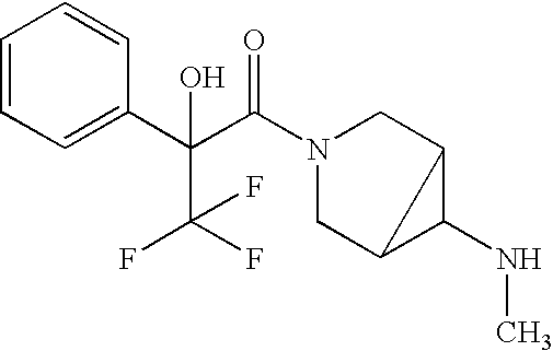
C1=CC=C(C(C(N2CC3C(NC)C3C2)=O)(C(F)(F)F)O)C=C1
